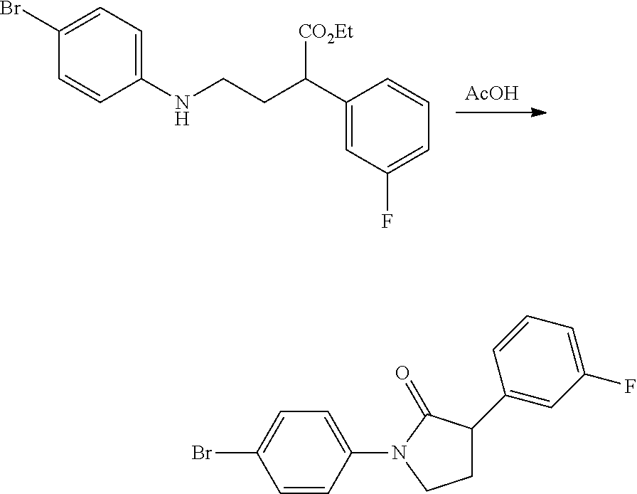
[AcOH].C1(C(CCNC2=CC=C(Br)C=C2)[CO2Et])=CC(F)=CC=C1.C1(N2CCC(C3=CC(F)=CC=C3)C2=O)=CC=C(Br)C=C1
